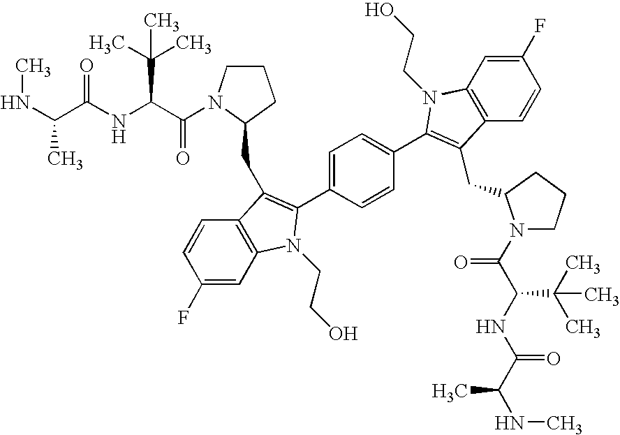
N(C(C(NC(C(=O)N1CCCC1CC1=C(C2=CC=C(C3=C(CC4N(C(C(NC(C(NC)C)=O)C(C)(C)C)=O)CCC4)C4=C(C=C(F)C=C4)N3CCO)C=C2)N(CCO)C2=C1C=CC(F)=C2)C(C)(C)C)=O)C)C
